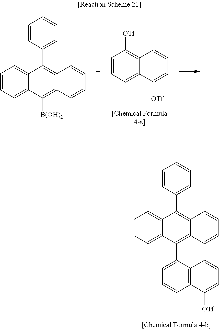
C1=CC=C2C(=C1[OTf])C=CC=C2[OTf].C1=CC=C2C(=C1)C(C1=CC=CC=C1)=C1C(=C2[B(OH)2])C=CC=C1.C1=CC=C2C(=C1)C(C1=CC=CC=C1)=C1C(=C2C2=CC=CC3=C2C=CC=C3[OTf])C=CC=C1
